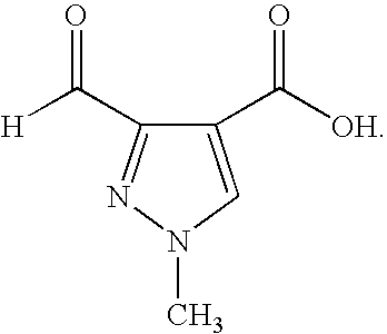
C1(C([OH])=O)=CN(C)N=C1C([H])=O
